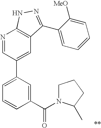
N1=CC(C2=CC=CC(C(N3CCCC3C)=O)=C2)=CC2=C1NN=C2C1=CC=CC=C1[MeO]
